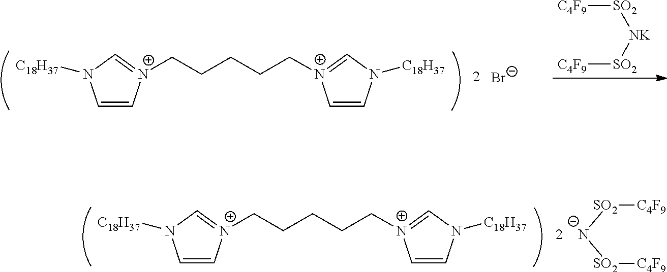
C1=C[N+](CCCCC[N+]2=CN([C18H37])C=C2)=CN1[C18H37].[Br-].[SO2]([C4F9])[NK][SO2][C4F9].C1=C[N+](CCCCC[N+]2=CN([C18H37])C=C2)=CN1[C18H37].[N-]([SO2][C4F9])[SO2][C4F9]
